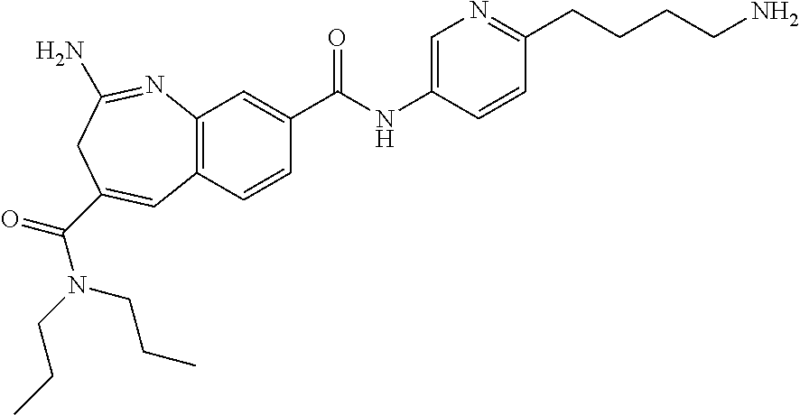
C1=C(NC(C2=CC3=C(C=C2)C=C(C(N(CCC)CCC)=O)CC(N)=N3)=O)C=CC(CCCCN)=N1
